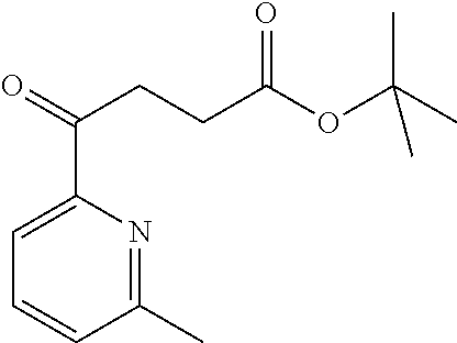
CC(OC(CCC(=O)C1=CC=CC(C)=N1)=O)(C)C
